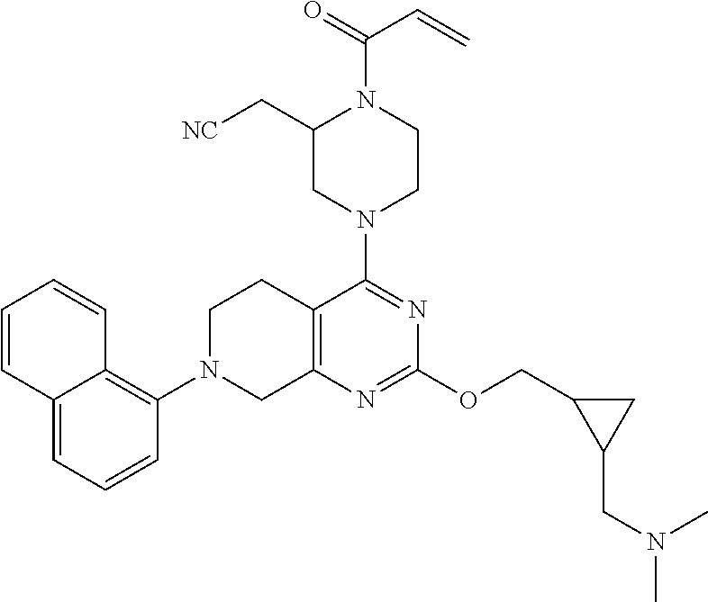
C12=CC=CC(N3CC4=C(CC3)C(N3CCN(C(=O)C=C)C(C[NC])C3)=NC(OCC3C(CN(C)C)C3)=N4)=C1C=CC=C2
